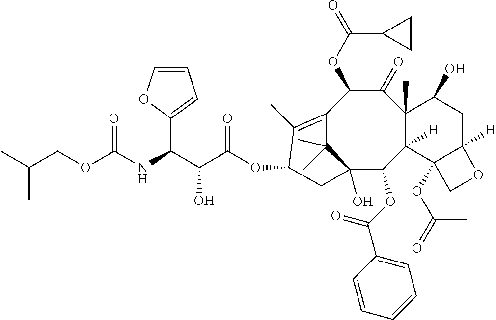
C12=C(C)C(OC(C(C(NC(OCC(C)C)=O)C3=CC=CO3)O)=O)CC(O)(C1(C)C)C(OC(C1=CC=CC=C1)=O)C1([H])C(C)(C(=O)C2OC(=O)C2CC2)C(O)CC2([H])C1(OC(=O)C)CO2
